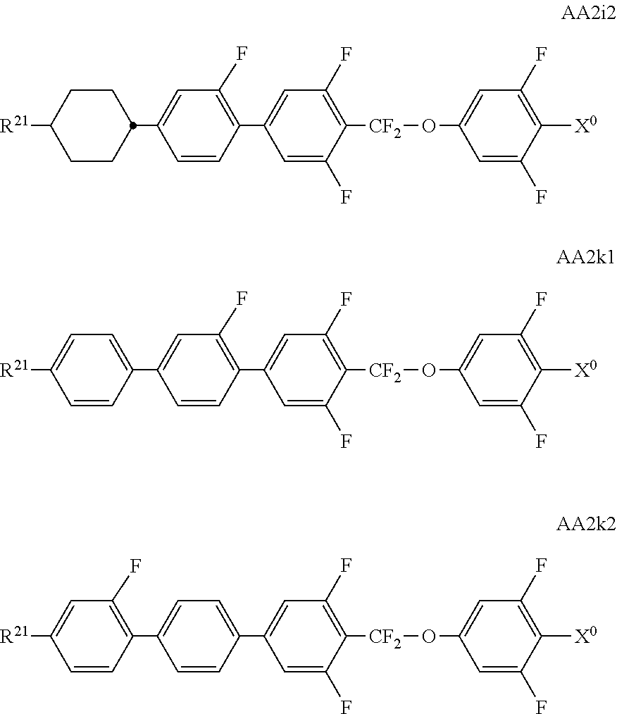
[R21]C1=CC(F)=C(C2=CC=C(C3=CC(F)=C([CF2]OC4=CC(F)=C([X0])C(F)=C4)C(F)=C3)C=C2)C=C1.[R21]C1=CC=C(C2=CC(F)=C(C3=CC(F)=C([CF2]OC4=CC(F)=C([X0])C(F)=C4)C(F)=C3)C=C2)C=C1.[R21]C1CCC(C2=CC(F)=C(C3=CC(F)=C([CF2]OC4=CC(F)=C([X0])C(F)=C4)C(F)=C3)C=C2)CC1
